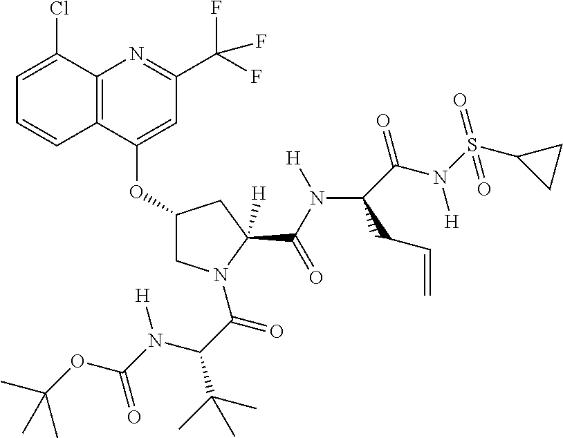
C12=C(C(OC3CN(C(C(N(C(=O)OC(C)(C)C)[H])C(C)(C)C)=O)C(C(N([H])C4(C(=O)N(S(=O)(C5CC5)=O)[H])C(C=C)C4)=O)([H])C3)=CC(C(F)(F)F)=N1)C=CC=C2Cl
